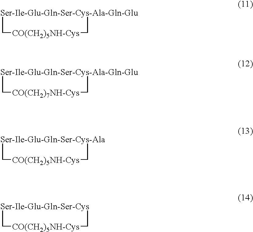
[Ser-Ile-Glu-Gln-Ser-Cys-Ala-Gln-Glu]1C[CO(CH2)5NH-Cys]C1.[Ser-Ile-Glu-Gln-Ser-Cys-Ala-Gln-Glu]1C[CO(CH2)7NH-Cys]C1.[Ser-Ile-Glu-Gln-Ser-Cys-Ala]1C[CO(CH2)5NH-Cys]C1.[Ser-Ile-Glu-Gln-Ser-Cys]1C[CO(CH2)5NH-Cys]C1
